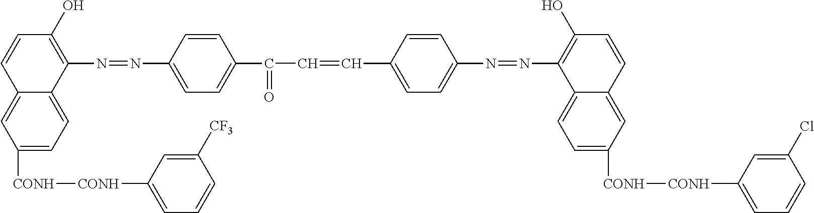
C1([CONH][CONH]C2=CC=CC([CF3])=C2)=CC=C2C(=C1)C=CC(O)=C2N=NC1=CC=C(C(=O)C=CC2=CC=C(N=NC3=C(O)C=CC4=CC([CONH][CONH]C5=CC=CC(Cl)=C5)=CC=C43)C=C2)C=C1
